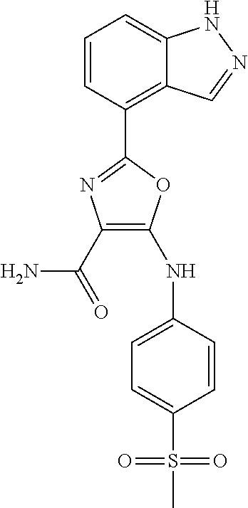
C1=CC(C2=NC(C(N)=O)=C(NC3=CC=C(S(C)(=O)=O)C=C3)O2)=C2C(=C1)NN=C2
